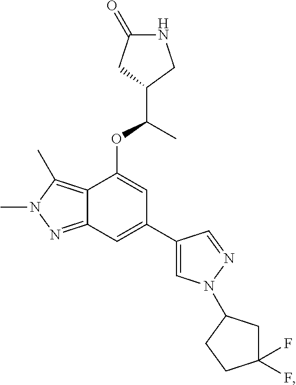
C12=C(C)N(C)N=C1C=C(C1=CN(C3CC(F)(F)CC3)N=C1)C=C2OC(C1CNC(=O)C1)C
